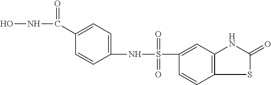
C1(S(NC2=CC=C(C(NO)=O)C=C2)(=O)=O)=CC2=C(C=C1)SC(=O)N2
